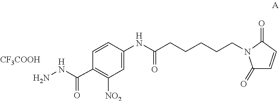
C1(C(=O)NN)=C([NO2])C=C(NC(=O)CCCCCN2C(=O)C=CC2=O)C=C1.[CF3COOH]
